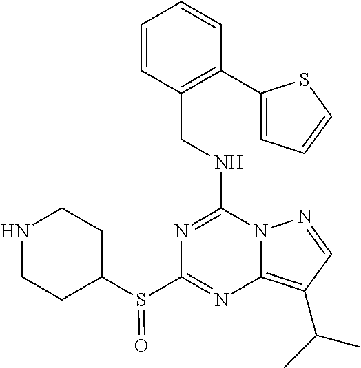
N1=C(NCC2=C(C3=CC=CS3)C=CC=C2)N2C(=C(C(C)C)C=N2)N=C1S(C1CCNCC1)=O
